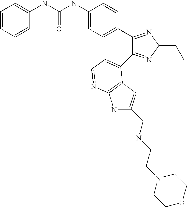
C(NC1=CC=C(C2=NC(CC)N=C2C2=CC=NC3=C2C=C(CNCCN2CCOCC2)N3)C=C1)(=O)NC1=CC=CC=C1
